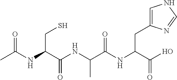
CC(NC(C(NC(C(NC(C(O)=O)CC1=CNC=N1)=O)C)=O)CS)=O
